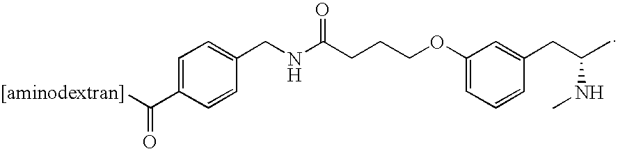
[[aminodextran]]C(C1=CC=C(CNC(CCCOC2=CC=CC(CC(C)NC)=C2)=O)C=C1)=O
